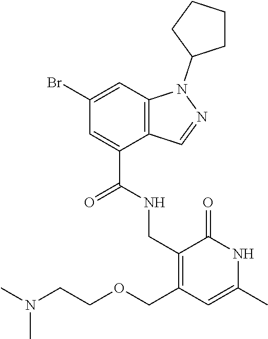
C12=C(C=C(Br)C=C1C(NCC1=C(COCCN(C)C)C=C(C)NC1=O)=O)N(C1CCCC1)N=C2
